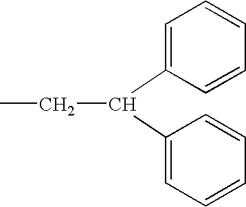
C1=C(C(CC)C2=CC=CC=C2)C=CC=C1
